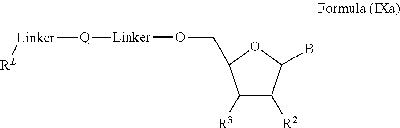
C1([R3])C([R2])C(B)OC1CO[Linker][Q][Linker][RL]
